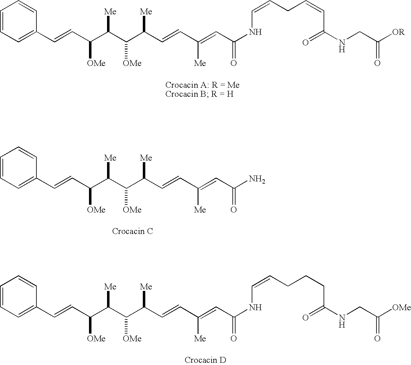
C1=CC=C(C=CC(C(C(C(C=CC(=CC(NC=CCC=CC(NCC(=O)[OR])=O)=O)[Me])[Me])[OMe])[Me])[OMe])C=C1.C1=CC=C(C=CC(C(C(C(C=CC(=CC(N)=O)[Me])[Me])[OMe])[Me])[OMe])C=C1.C1=CC=C(C=CC(C(C(C(C=CC(=CC(NC=CCCCC(NCC(=O)[OMe])=O)=O)[Me])[Me])[OMe])[Me])[OMe])C=C1
